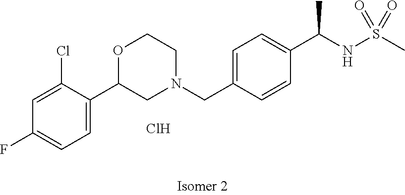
C1=C(Cl)C(C2CN(CC3=CC=C(C(NS(C)(=O)=O)C)C=C3)CCO2)=CC=C1F.Cl
